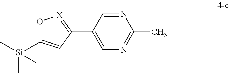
N1=CC(C2=[X]OC([Si](C)(C)C)=C2)=CN=C1C
